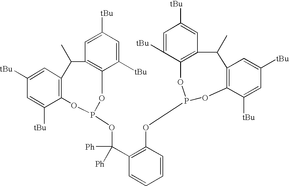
C1([tBu])=CC2=C(C([tBu])=C1)OP(OC(C1=C(OP3OC4=C(C=C([tBu])C=C4[tBu])C(C)C4=C(C([tBu])=CC([tBu])=C4)O3)C=CC=C1)([Ph])[Ph])OC1=C(C=C([tBu])C=C1[tBu])C2C
